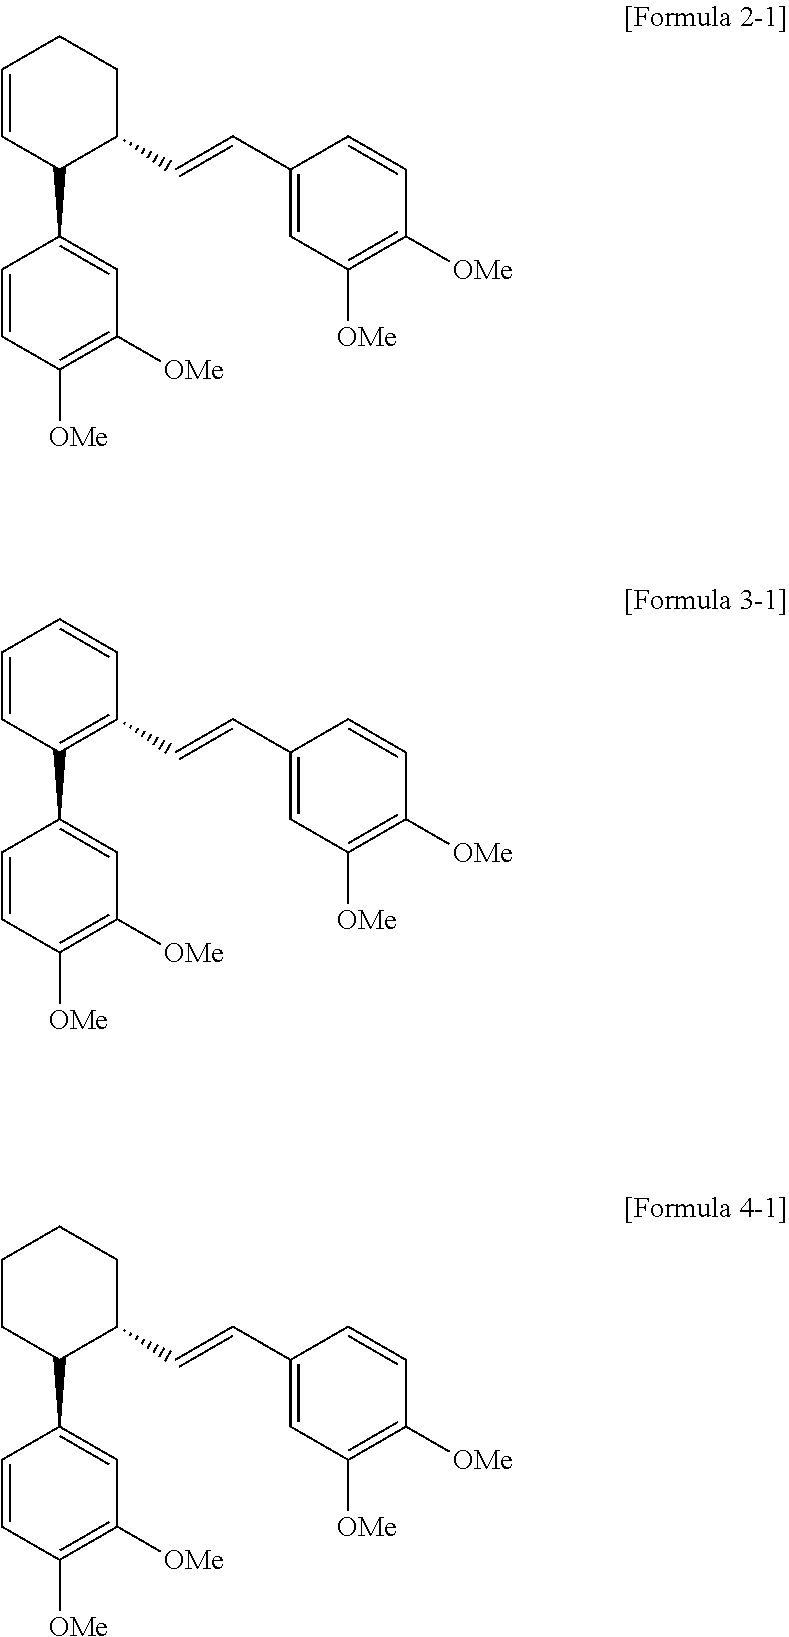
C1=CC(C2C=CCCC2C=CC2=CC([OMe])=C([OMe])C=C2)=CC([OMe])=C1[OMe].C1=CC(C2=C(C=CC3=CC([OMe])=C([OMe])C=C3)C=CC=C2)=CC([OMe])=C1[OMe].C1=CC(C2CCCCC2C=CC2=CC([OMe])=C([OMe])C=C2)=CC([OMe])=C1[OMe]
